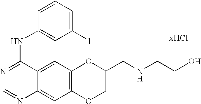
[H].C1=NC2=CC3=C(C=C2C(NC2=CC([l])=CC=C2)=N1)OC(CNCCO)CO3
